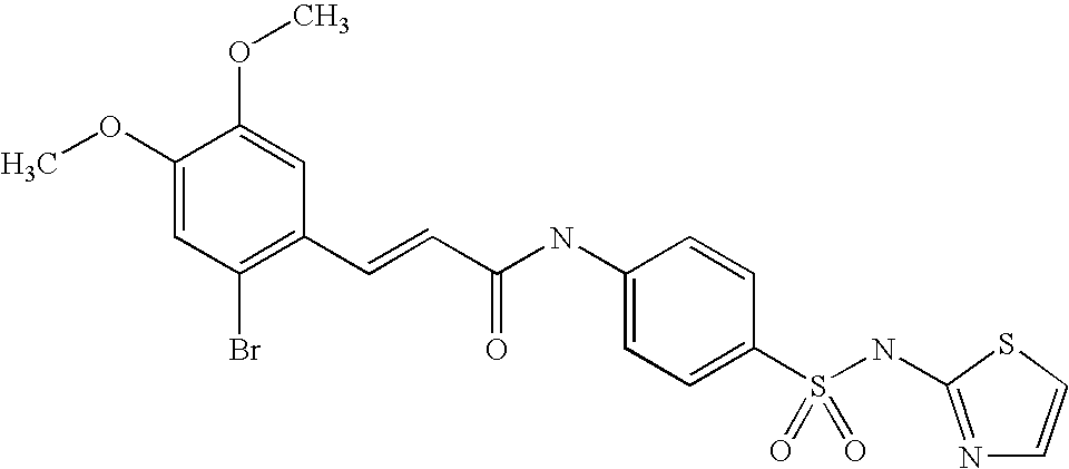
C1(C=CC(NC2=CC=C(S(NC3=NC=CS3)(=O)=O)C=C2)=O)=C(Br)C=C(OC)C(OC)=C1
